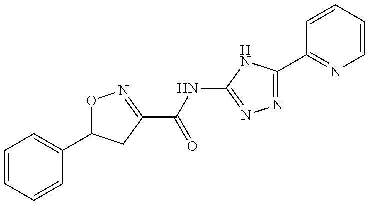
C1=CC=CC(C2ON=C(C(=O)NC3=NN=C(C4=NC=CC=C4)N3)C2)=C1
